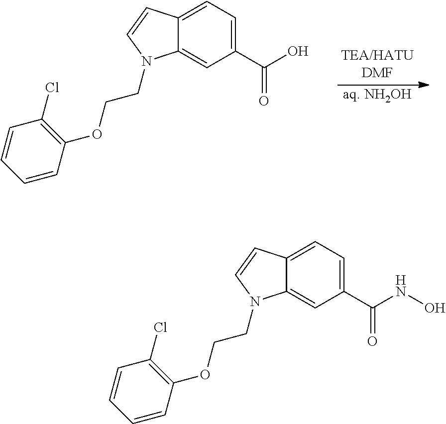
[aq. NH2OH].C12=CC=C(C(O)=O)C=C1N(CCOC1=C(Cl)C=CC=C1)C=C2.C12=CC=C(C(NO)=O)C=C1N(CCOC1=C(Cl)C=CC=C1)C=C2
